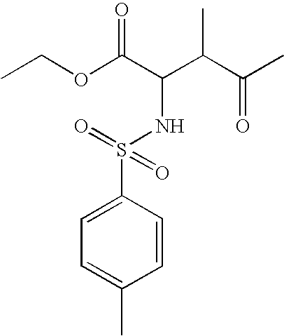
CCOC(C(C(C(C)=O)C)NS(C1=CC=C(C)C=C1)(=O)=O)=O
